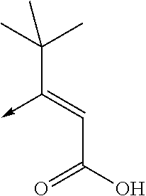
C(C(O)=O)=C(C(C)(C)C)->C
